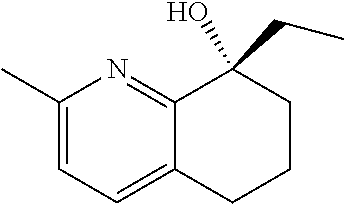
C1(C)=CC=C2C(=N1)C(CC)(O)CCC2
